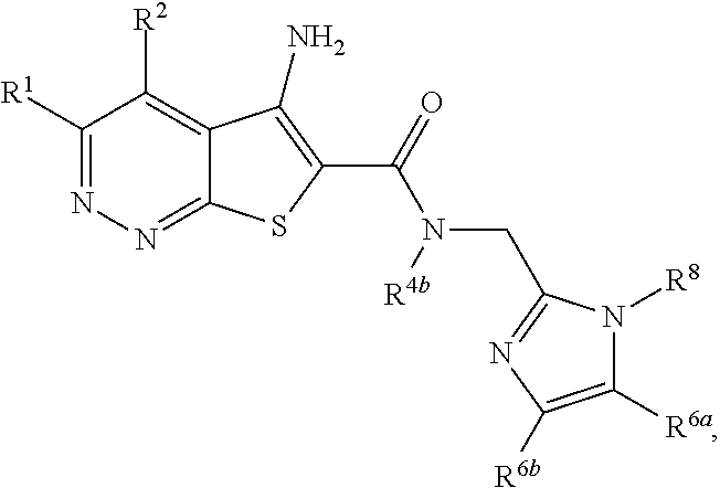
C1([R1])=NN=C2C(=C1[R2])C(N)=C(C(=O)N(CC1=NC([R6b])=C([R6a])N1[R8])[R4b])S2
